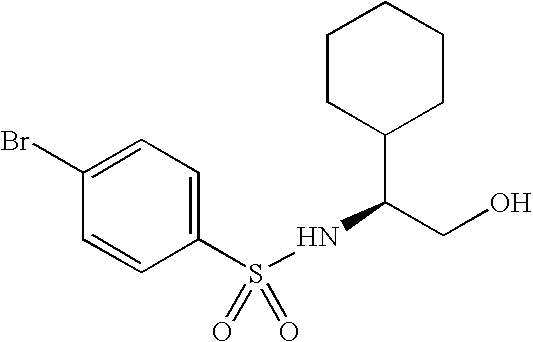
C1(Br)=CC=C(S(NC(CO)C2CCCCC2)(=O)=O)C=C1
